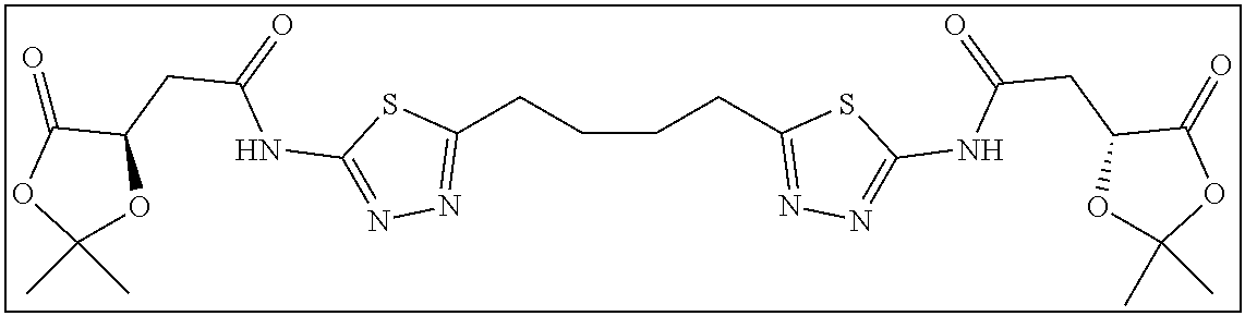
C1(CCCCC2=NN=C(NC(CC3C(=O)OC(C)(C)O3)=O)S2)=NN=C(NC(=O)CC2C(=O)OC(C)(C)O2)S1
